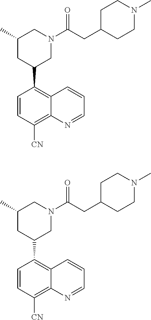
C1(C)CC(C2=C3C(=C([CN])C=C2)N=CC=C3)CN(C(CC2CCN(C)CC2)=O)C1.C1(C)CC(C2=C3C(=C([CN])C=C2)N=CC=C3)CN(C(CC2CCN(C)CC2)=O)C1
